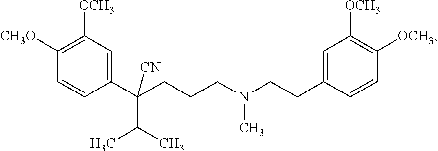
C1=CC(C(CCCN(CCC2=CC([OCH3])=C([OCH3])C=C2)C)(C(C)C)[CN])=CC([OCH3])=C1[CH3O]
